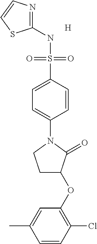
C1(NS(C2=CC=C(N3CCC(OC4=C(Cl)C=CC(C)=C4)C3=O)C=C2)(=O)=O)=NC=CS1.[H]
